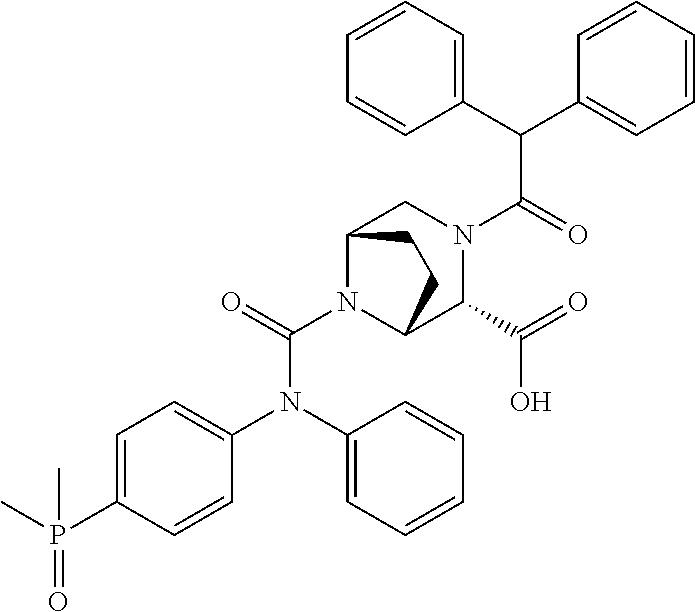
C1=CC(P(C)(=O)C)=CC=C1N(C(N1C2C(C(=O)O)N(C(C(C3=CC=CC=C3)C3=CC=CC=C3)=O)CC1CC2)=O)C1=CC=CC=C1
